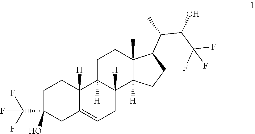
C1C(O)(C(F)(F)F)CC2=CCC3([H])C([H])(C2([H])C1)CCC1(C)C3([H])CCC1C(C(C(F)(F)F)O)C
